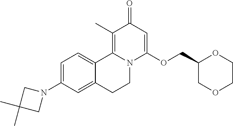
C1=C(N2CC(C)(C)C2)C=C2C(=C1)C1=C(C)C(=O)C=C(OCC3COCCO3)N1CC2
